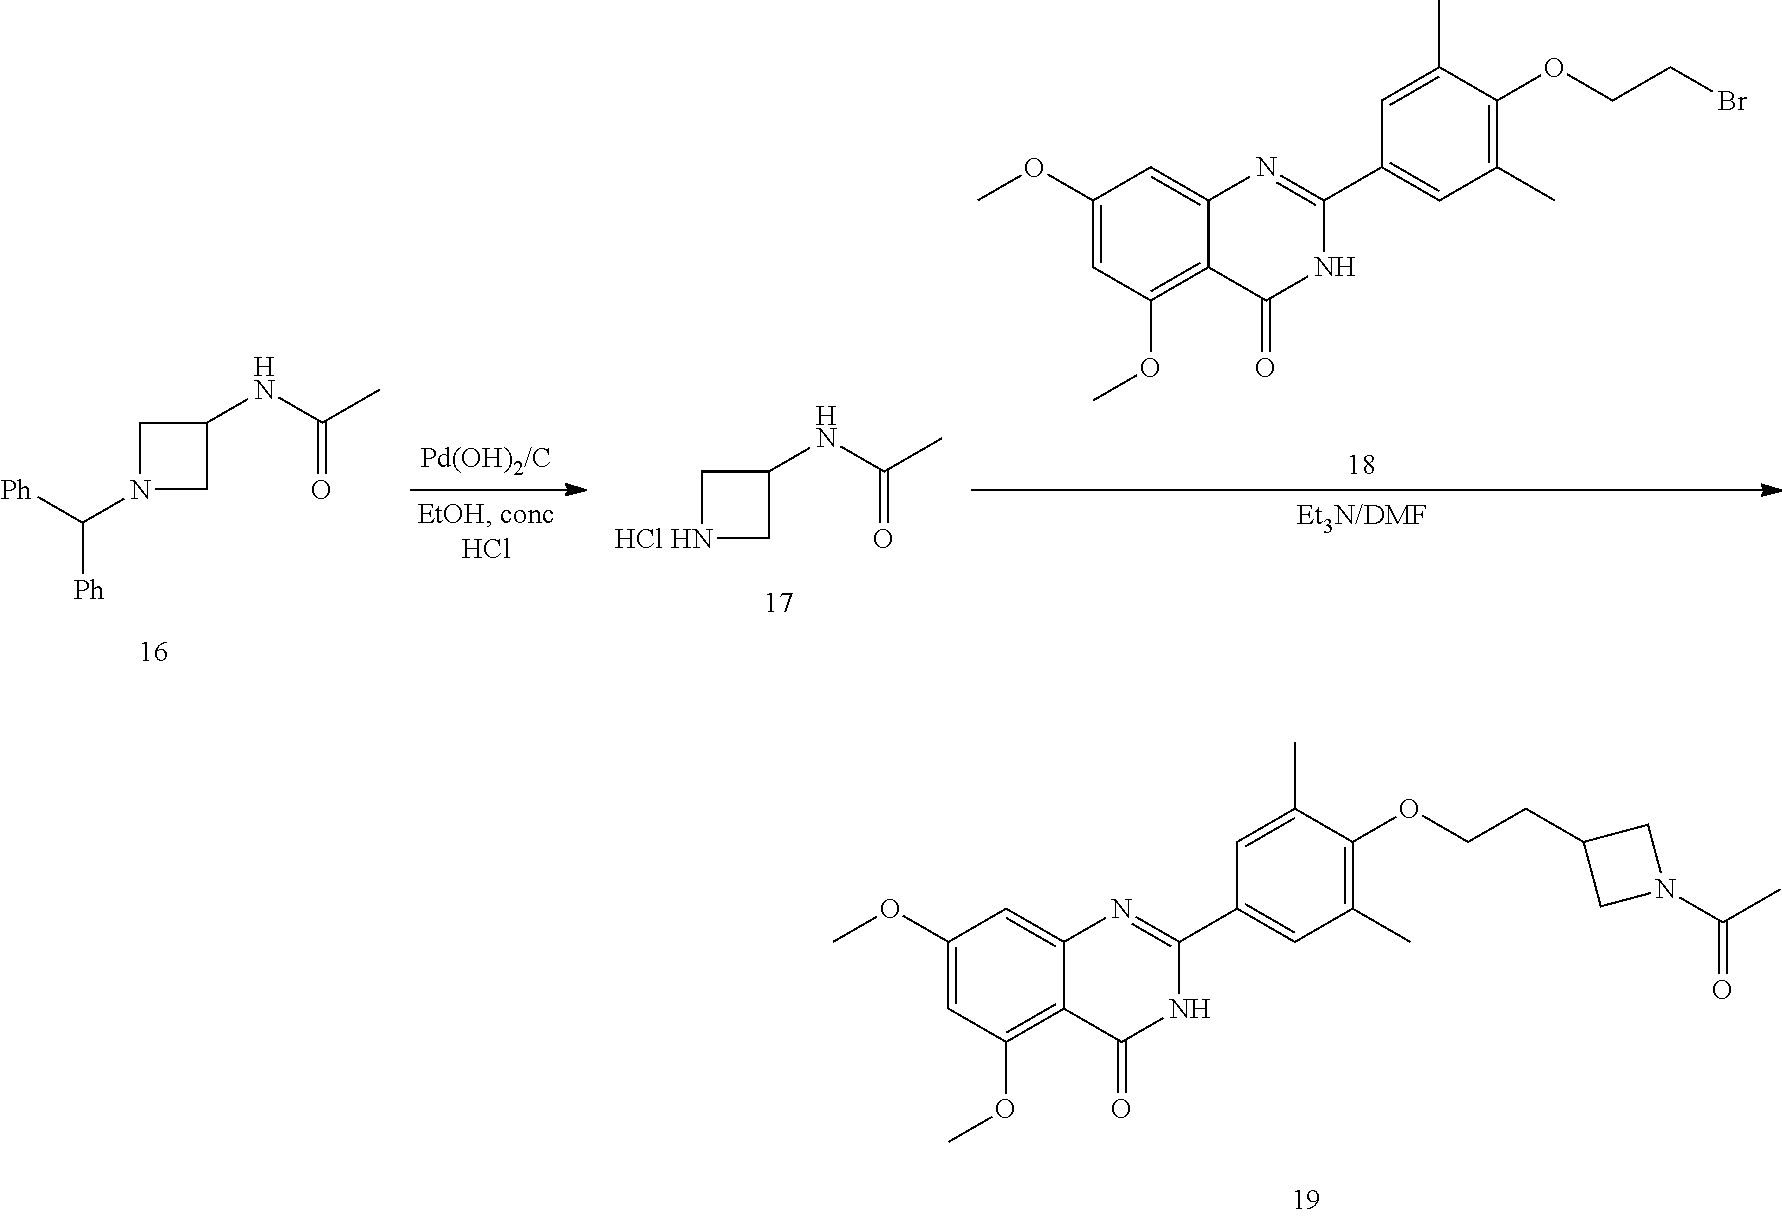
C1(OC)=CC(OC)=C2C(=C1)N=C(C1=CC(C)=C(OCCC3CN(C(C)=O)C3)C(C)=C1)NC2=O.C1(NC(C)=O)CN(C([Ph])[Ph])C1.C1(NC(C)=O)C[HCl HN]C1.C1(OC)=CC(OC)=C2C(=C1)N=C(C1=CC(C)=C(OCCBr)C(C)=C1)NC2=O
